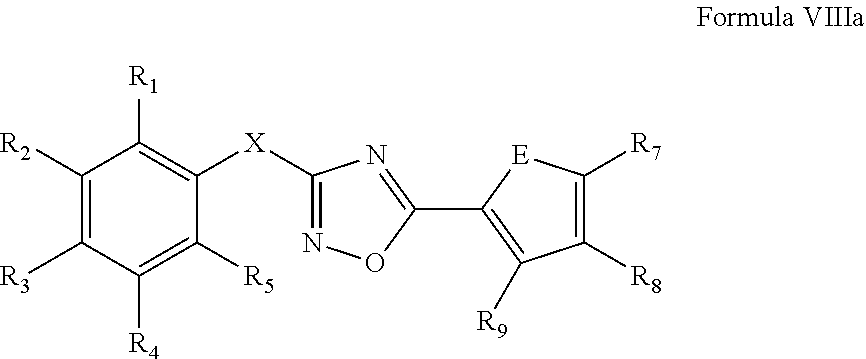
C1([R2])=C([R3])C([R4])=C([R5])C([X]C2=NOC(C3=C([R9])C([R8])=C([R7])[E]3)=N2)=C1[R1]
